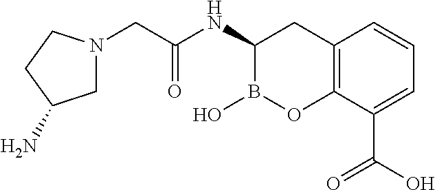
C1N(CC(NC2B(O)OC3=C(C2)C=CC=C3C(O)=O)=O)CCC1N
